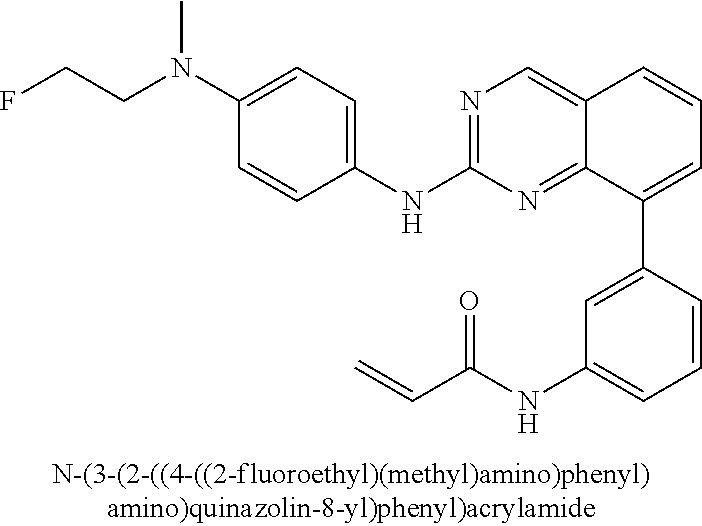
N(C1=CC=C(NC2=NC=C3C(=N2)C(C2=CC(NC(C=C)=O)=CC=C2)=CC=C3)C=C1)(CCF)C
